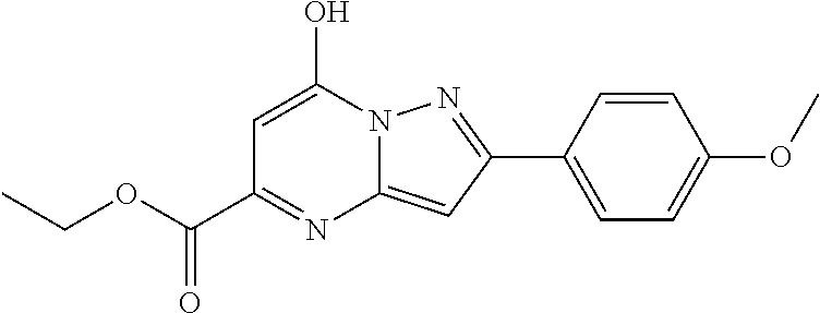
N1=C(C(=O)OCC)C=C(O)N2C1=CC(C1=CC=C(OC)C=C1)=N2
